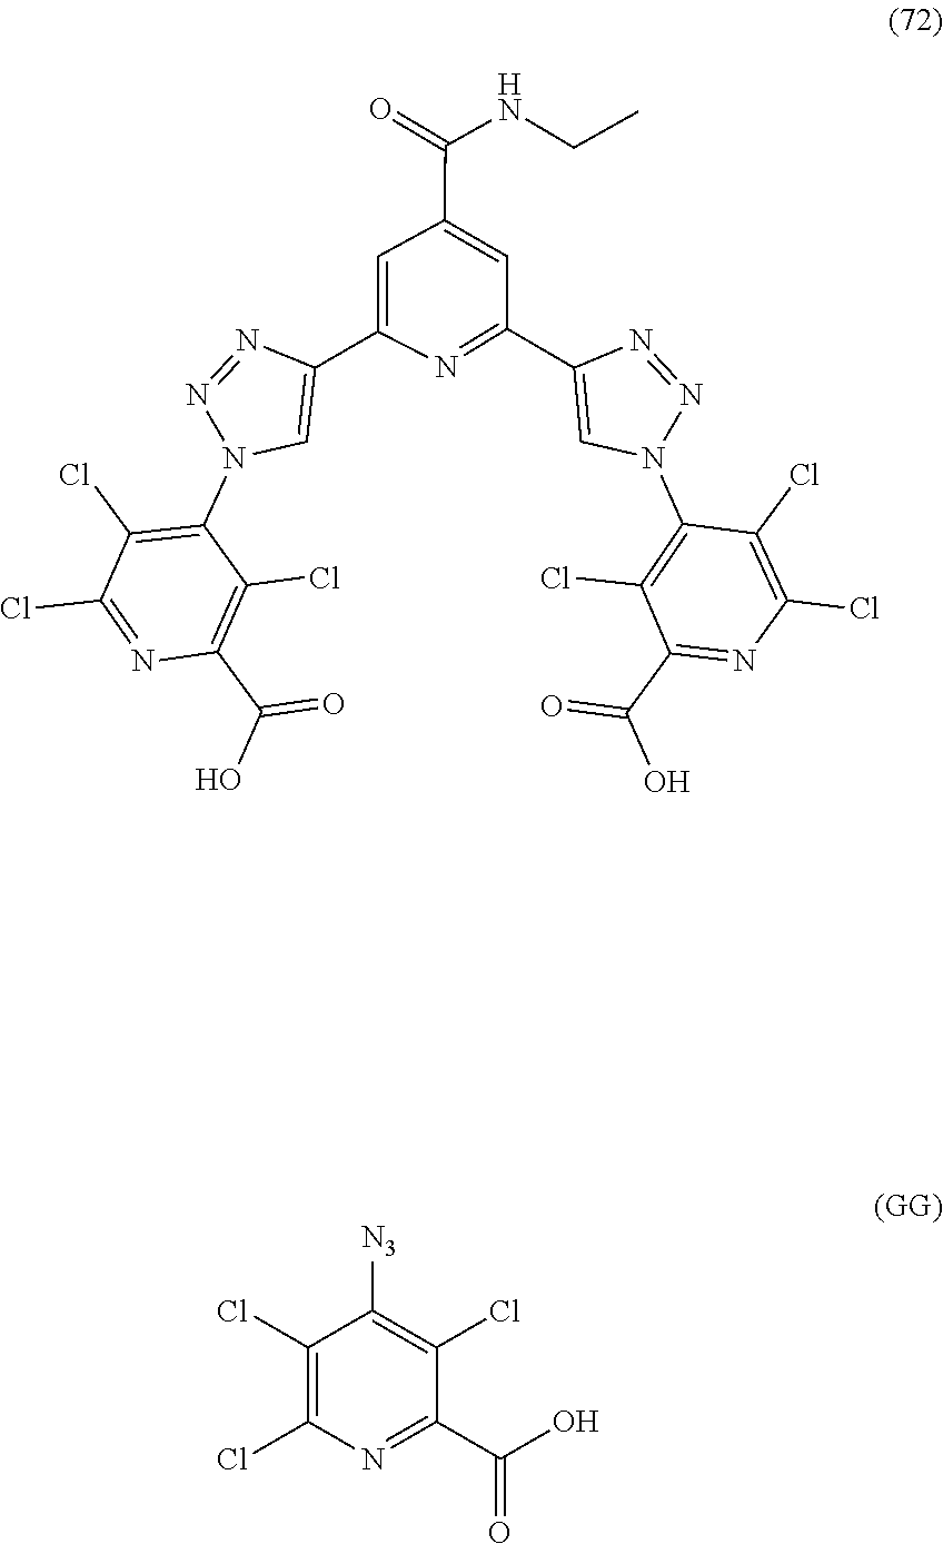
N1(C2=C(Cl)C(C(O)=O)=NC(Cl)=C2Cl)C=C(C2=NC(C3=CN(C4=C(Cl)C(Cl)=NC(C(=O)O)=C4Cl)N=N3)=CC(C(NCC)=O)=C2)N=N1.C1(Cl)=C(Cl)N=C(C(O)=O)C(Cl)=C1[N3]
